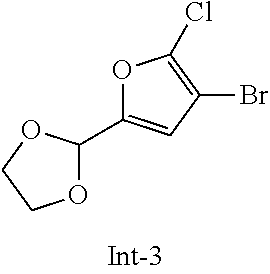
O1C(C2OCCO2)=CC(Br)=C1Cl
